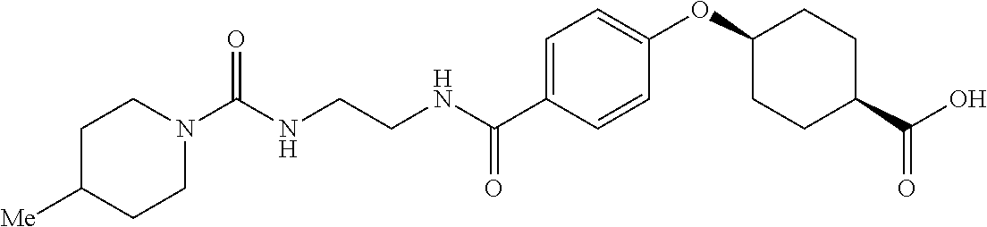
C(NCCNC(C1=CC=C(OC2CCC(C(O)=O)CC2)C=C1)=O)(=O)N1CCC([Me])CC1
